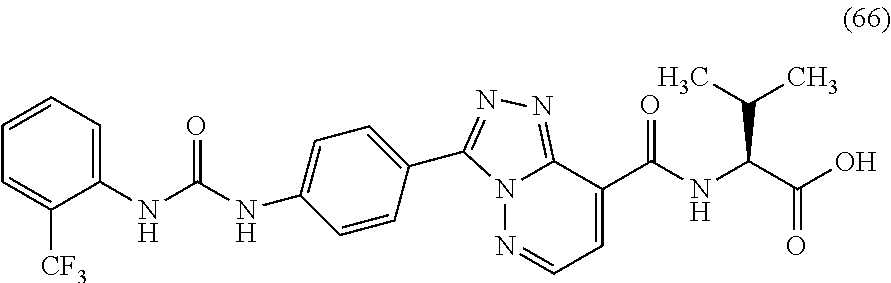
C1=C([CF3])C(NC(=O)NC2=CC=C(C3=NN=C4N3N=CC=C4C(=O)NC(C(=O)O)C(C)C)C=C2)=CC=C1
